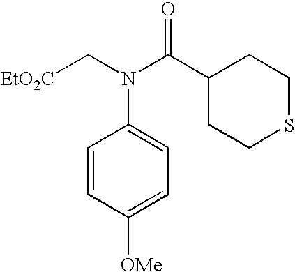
[EtO2C]CN(C(C1CCSCC1)=O)C1=CC=C([OMe])C=C1
